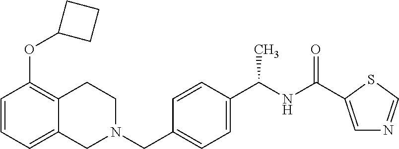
C1=CC=C2C(=C1OC1CCC1)CCN(CC1=CC=C(C(NC(=O)C3=CN=CS3)C)C=C1)C2
